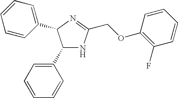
C(OC1=C(F)C=CC=C1)C1=NC(C2=CC=CC=C2)C(C2=CC=CC=C2)N1
